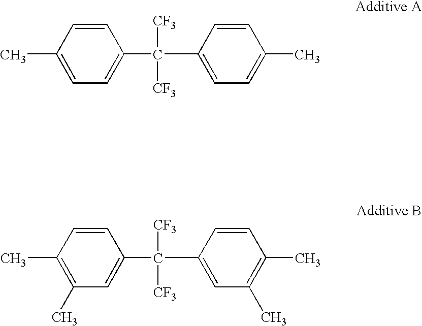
C1(C([CF3])([CF3])C2=CC=C(C)C=C2)=CC=C(C)C=C1.C1(C([CF3])([CF3])C2=CC(C)=C(C)C=C2)=CC(C)=C(C)C=C1
